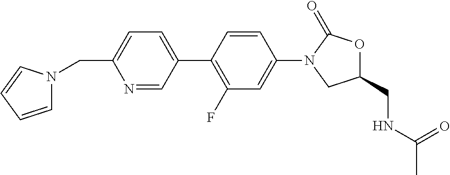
N1=CC(C2=C(F)C=C(N3CC(CNC(C)=O)OC3=O)C=C2)=CC=C1CN1C=CC=C1
